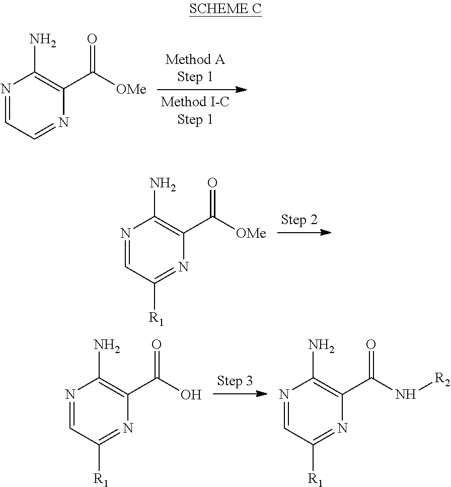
N1=CC=NC(C(=O)[OMe])=C1N.N1=CC([R1])=NC(C(=O)[OMe])=C1N.N1=CC([R1])=NC(C(=O)O)=C1N.N1=CC([R1])=NC(C(=O)N[R2])=C1N
